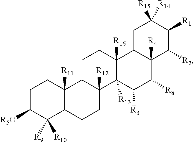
C1C([R5O])C([R10])([R9])C2C([R11])(C1)C1C([R12])(CC2)C2([R13])C([R16])(CC1)C1C([R4])(C([R8])C2[R3])C([R2])C([R1])C([R14])([R15])C1
